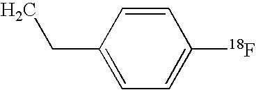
CCC1=CC=C([18F])C=C1
